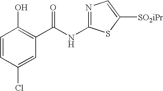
C1=CC(Cl)=CC(C(NC2=NC=C([SO2iPr])S2)=O)=C1O
